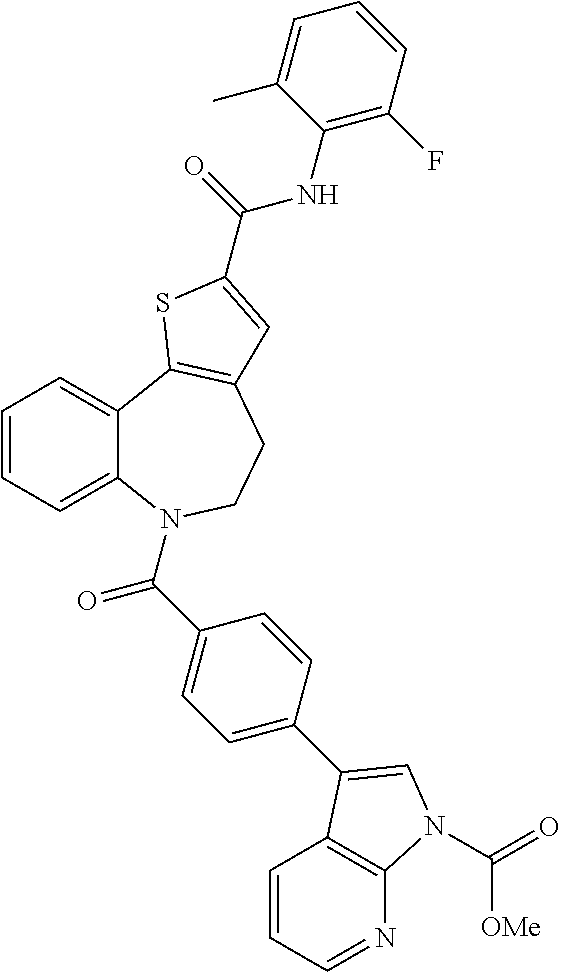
C1=CC=C2C(=C1)C1=C(CCN2C(C2=CC=C(C3=CN(C(=O)[OMe])C4=C3C=CC=N4)C=C2)=O)C=C(C(NC2=C(F)C=CC=C2C)=O)S1
